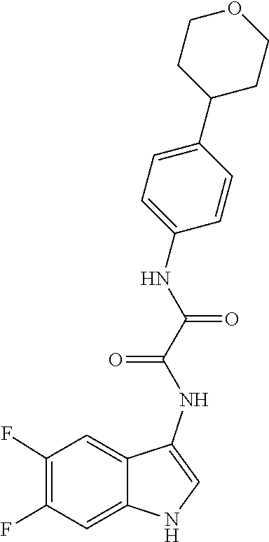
N(C1=CNC2=CC(F)=C(F)C=C12)C(C(NC1=CC=C(C2CCOCC2)C=C1)=O)=O
